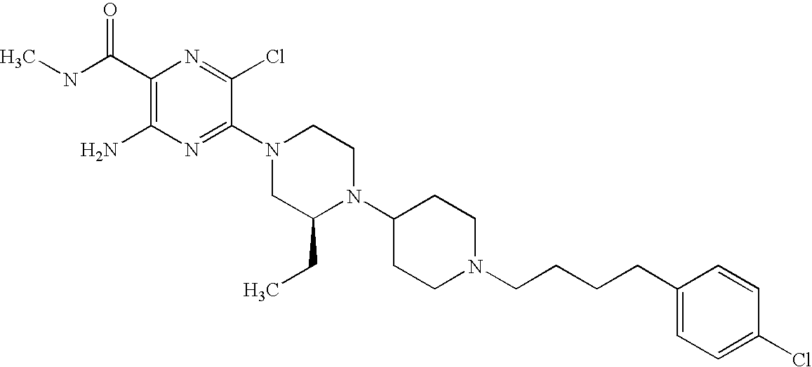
C1(C(NC)=O)=C(N)N=C(N2CC(CC)N(C3CCN(CCCCC4=CC=C(Cl)C=C4)CC3)CC2)C(Cl)=N1
